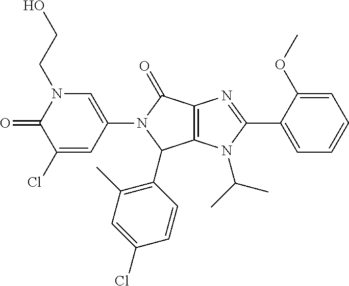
C1(Cl)=CC(N2C(=O)C3=C(C2C2=C(C)C=C(Cl)C=C2)N(C(C)C)C(C2=CC=CC=C2OC)=N3)=CN(CCO)C1=O
